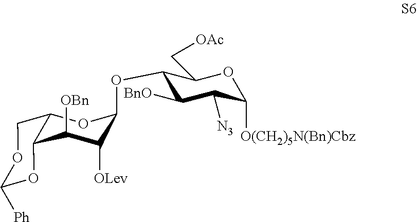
C1([OBn])C([OLev])C(OC2C([BnO])C([N3])C([O(CH2)5N(Bn)Cbz])OC2C[OAc])OC2COC([Ph])OC12
